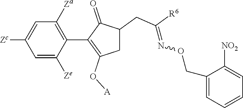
C1=C([Ze])C(C2=C(O[A])CC(CC([R6])=NOCC3=CC=CC=C3[NO2])C2=O)=C([Za])C=C1[Zc]
